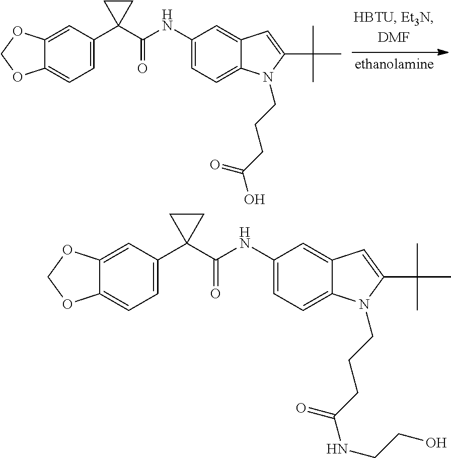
C1=C(C2(C(NC3=CC=C4C(=C3)C=C(C(C)(C)C)N4CCCC(O)=O)=O)CC2)C=C2C(=C1)OCO2.C1=C(C2(C(NC3=CC=C4C(=C3)C=C(C(C)(C)C)N4CCCC(NCCO)=O)=O)CC2)C=C2C(=C1)OCO2
